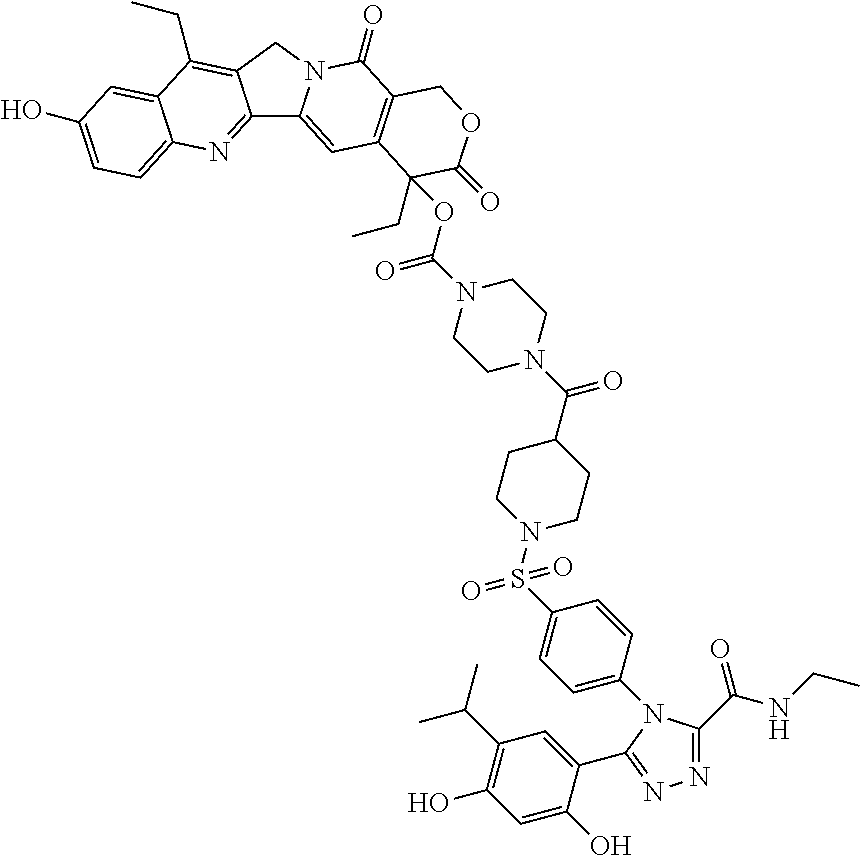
C12=NC3=CC=C(O)C=C3C(CC)=C1CN1C2=CC2=C(C1=O)COC(=O)C2(CC)OC(N1CCN(C(C2CCN(S(C3=CC=C(N4C(C(NCC)=O)=NN=C4C4=CC(C(C)C)=C(O)C=C4O)C=C3)(=O)=O)CC2)=O)CC1)=O
